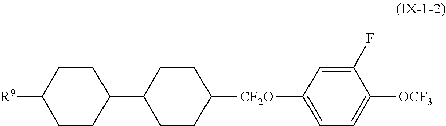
C1CC(C2CCC([CF2O]C3=CC=C([OCF3])C(F)=C3)CC2)CCC1[R9]
